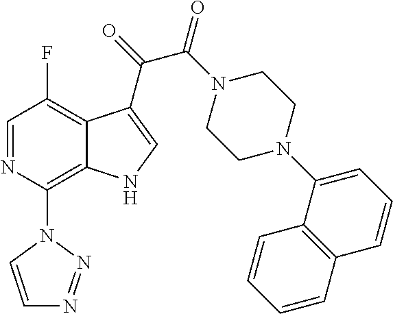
C1=NC(N2C=CN=N2)=C2C(=C1F)C(C(C(=O)N1CCN(C3=CC=CC4=C3C=CC=C4)CC1)=O)=CN2
